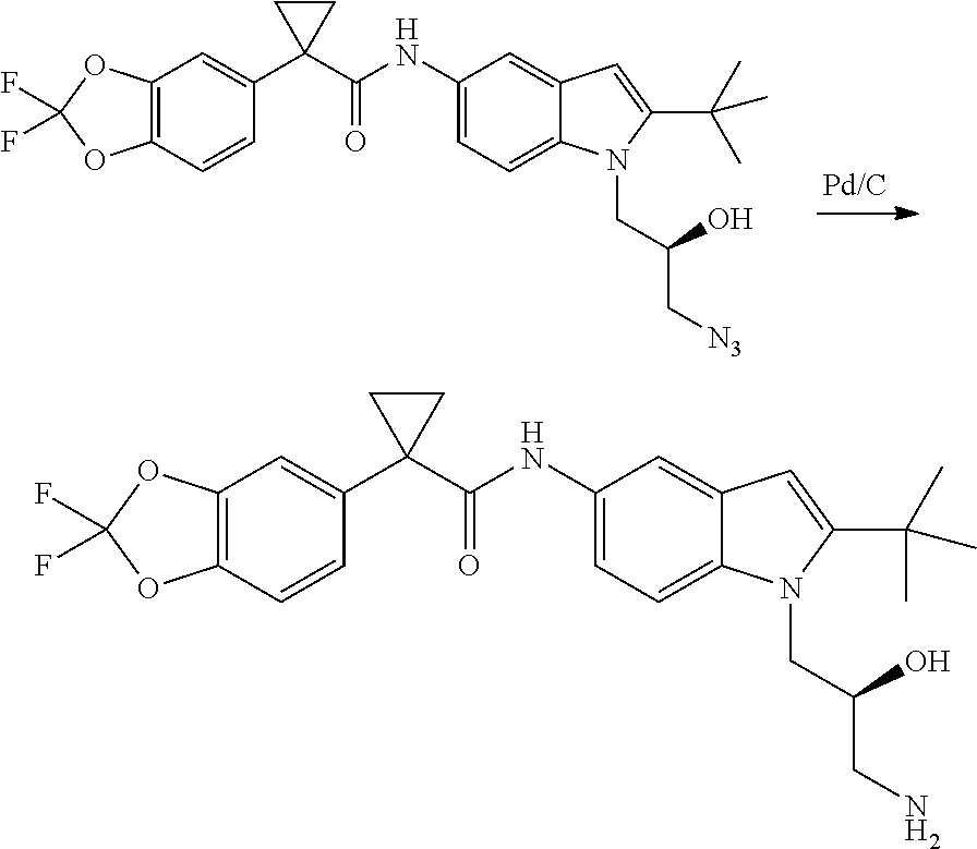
C12=C(C=CC(C3(C(NC4=CC=C5C(=C4)C=C(C(C)(C)C)N5CC(C[N3])O)=O)CC3)=C1)OC(F)(F)O2.C12=C(C=CC(C3(C(NC4=CC=C5C(=C4)C=C(C(C)(C)C)N5CC(CN)O)=O)CC3)=C1)OC(F)(F)O2
